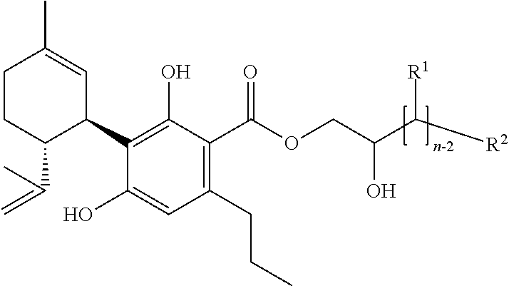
C1CC(C(=C)C)C(C2=C(O)C(C(OCC(C([R2])[R1])O)=O)=C(CCC)C=C2O)C=C1C
